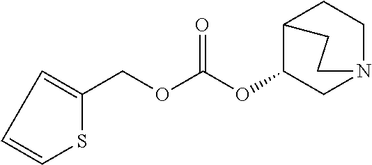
O(C(OC1C2CCN(C1)CC2)=O)CC1=CC=CS1
